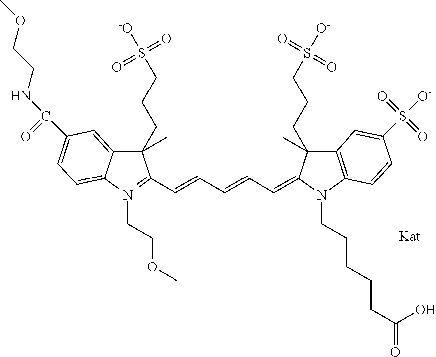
C12=CC(C(NCCOC)=O)=CC=C1[N+](CCOC)=C(C=CC=CC=C1N(CCCCCC(=O)O)C3=C(C=C(S([O-])(=O)=O)C=C3)C1(CCCS([O-])(=O)=O)C)C2(CCCS([-O])(=O)=O)C
